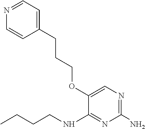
O(C1=CN=C(N)N=C1NCCCC)CCCC1=CC=NC=C1
